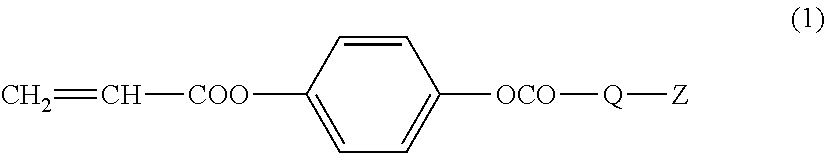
C(=C)[COO]C1=CC=C([OCO][Q][Z])C=C1
